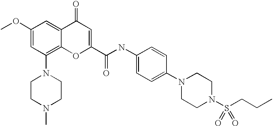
C1(OC)=CC(N2CCN(C)CC2)=C2C(=C1)C(=O)C=C(C(NC1=CC=C(N3CCN(S(=O)(CCC)=O)CC3)C=C1)=O)O2
